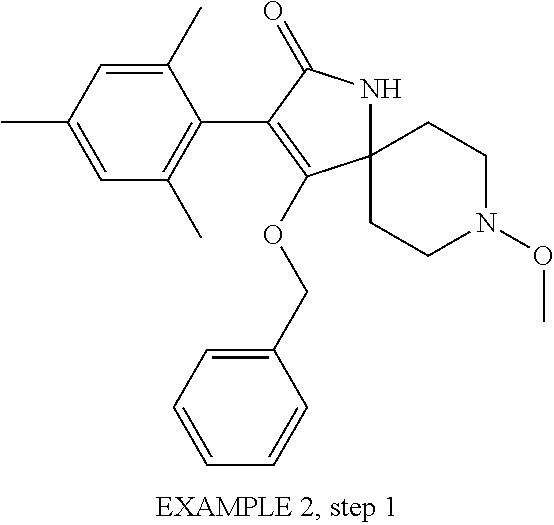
C12(NC(=O)C(C3=C(C)C=C(C)C=C3C)=C1OCC1=CC=CC=C1)CCN(OC)CC2
